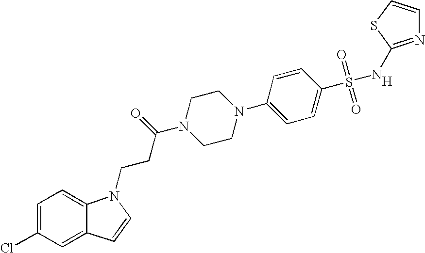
[H].C1=C(Cl)C=C2C(=C1)N(CCC(N1CCN(C3=CC=C(S(=O)(=O)NC4=NC=CS4)C=C3)CC1)=O)C=C2
